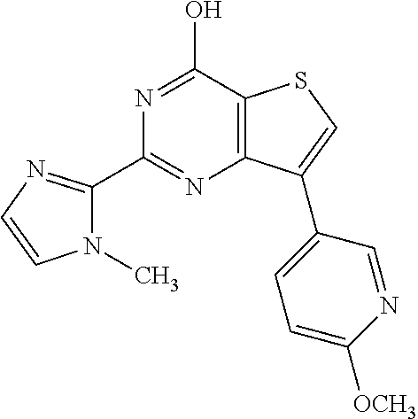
C1(C2=NC3=C(C(O)=N2)SC=C3C2=CC=C([OCH3])N=C2)=NC=CN1C
